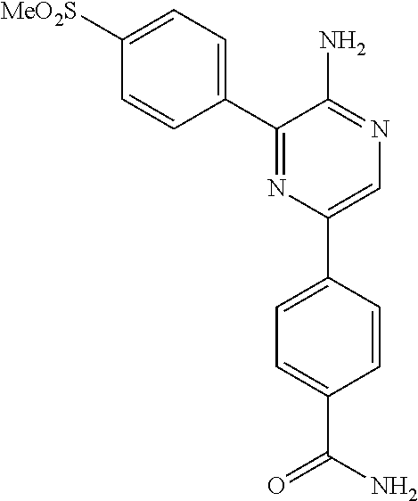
C1([MeO2S])=CC=C(C2=NC(C3=CC=C(C(N)=O)C=C3)=CN=C2N)C=C1
